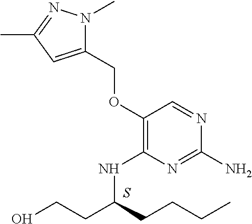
C1(N)=NC(NC(CCO)CCCC)=C(OCC2=CC(C)=NN2C)C=N1.S
